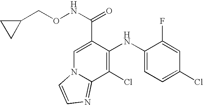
C1(Cl)=C(NC2=CC=C(Cl)C=C2F)C(C(NOCC2CC2)=O)=CN2C1=NC=C2
